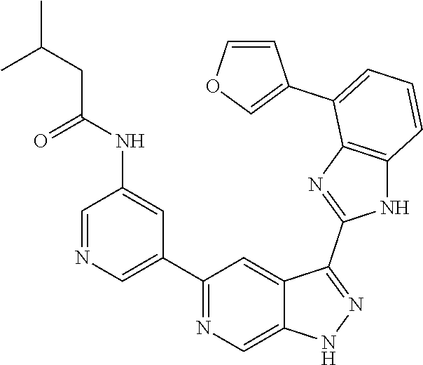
C1(C2=CN=CC(NC(=O)CC(C)C)=C2)=NC=C2C(=C1)C(C1=NC3=C(N1)C=CC=C3C1=COC=C1)=NN2
